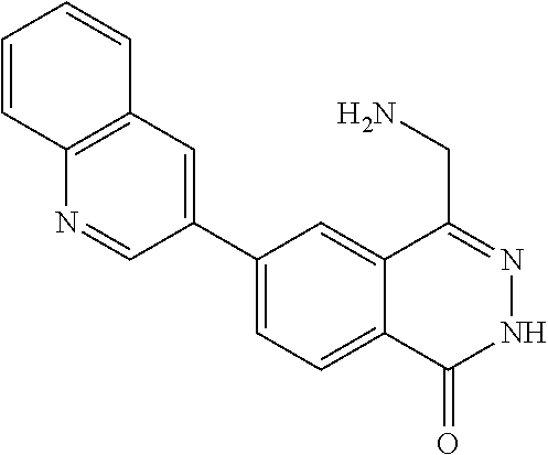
C1(C2=CC3=C(N=C2)C=CC=C3)=CC=C2C(=C1)C(CN)=NNC2=O
